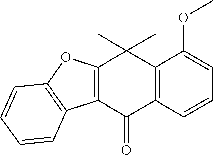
C12=C(C(=O)C3=C(C1(C)C)C(OC)=CC=C3)C1=C(O2)C=CC=C1
